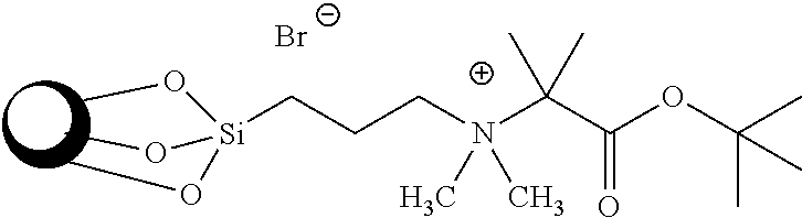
[Br-].[Si](CCCN(C(C(OC(C)(C)C)=O)(C)C)(C)C)(OC)(OC)OC
